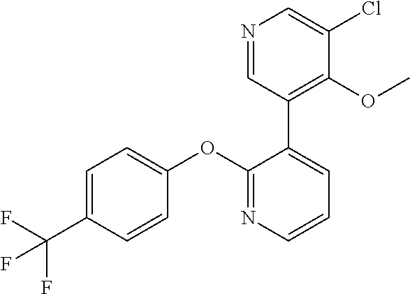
C1=C(C(F)(F)F)C=CC(OC2=NC=CC=C2C2=C(OC)C(Cl)=CN=C2)=C1
